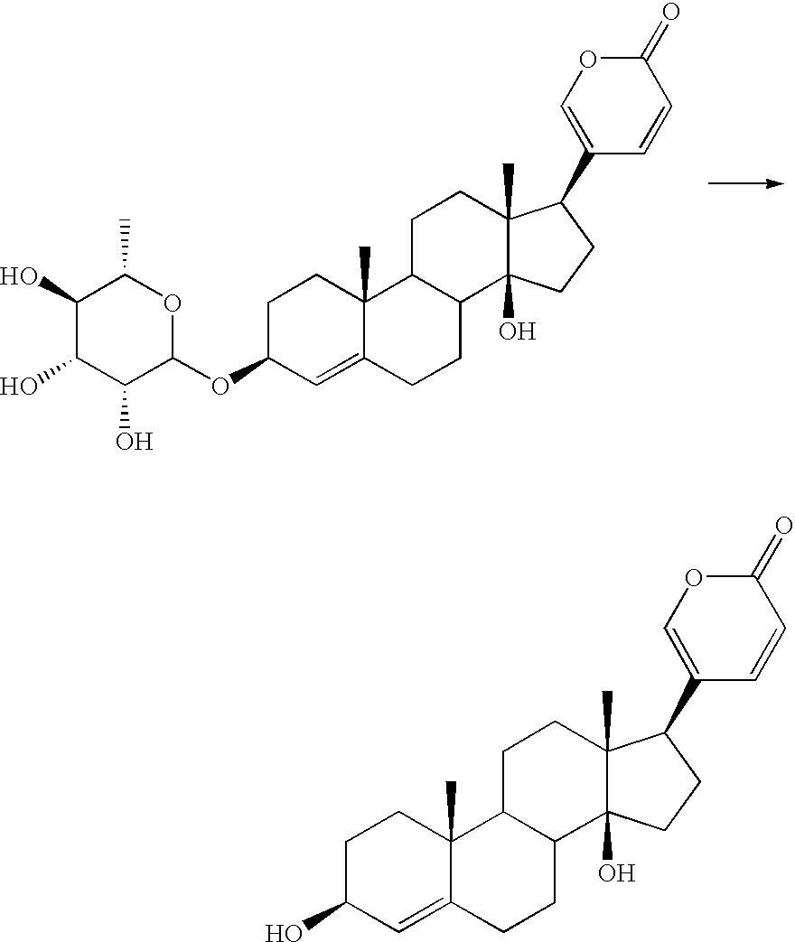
C1(O)C(O)C(O)C(OC2C=C3C(C)(CC2)C2C(CC3)C3(O)C(C)(CC2)C(C2=COC(=O)C=C2)CC3)OC1C.OC1C=C2C(C)(CC1)C1C(CC2)C2(O)C(C)(CC1)C(C1=COC(=O)C=C1)CC2
